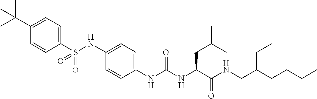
C1(S(NC2=CC=C(NC(NC(C(NCC(CCCC)CC)=O)CC(C)C)=O)C=C2)(=O)=O)=CC=C(C(C)(C)C)C=C1
